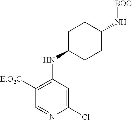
C1([EtO2C])=C(NC2CCC(N[BOC])CC2)C=C(Cl)N=C1
